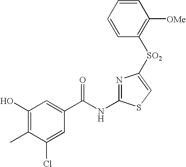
C1(O)=C(C)C(Cl)=CC(C(NC2=NC([SO2]C3=C([OMe])C=CC=C3)=CS2)=O)=C1
